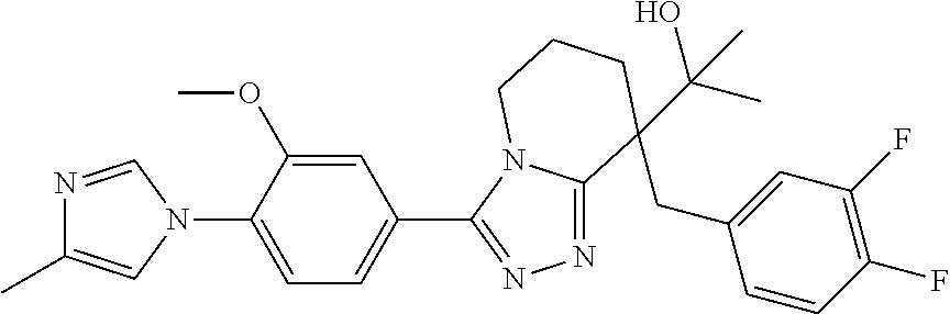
N1=CN(C2=CC=C(C3=NN=C4N3CCCC4(CC3=CC(F)=C(F)C=C3)C(O)(C)C)C=C2OC)C=C1C
